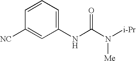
[NC]C1=CC(NC(N([i-Pr])[Me])=O)=CC=C1
